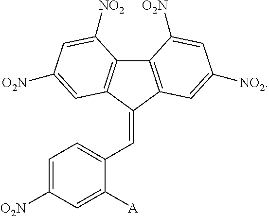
C12=C(C(=CC3=CC=C([O2N])C=C3[A])C3=C1C([NO2])=CC([O2N])=C3)C=C([NO2])C=C2[O2N]
